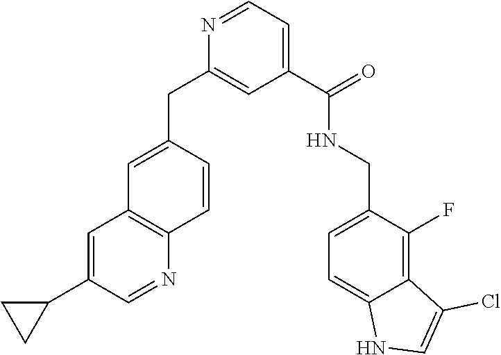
C1=C(CC2=CC(C(NCC3=CC=C4C(=C3F)C(Cl)=CN4)=O)=CC=N2)C=CC2=C1C=C(C1CC1)C=N2
